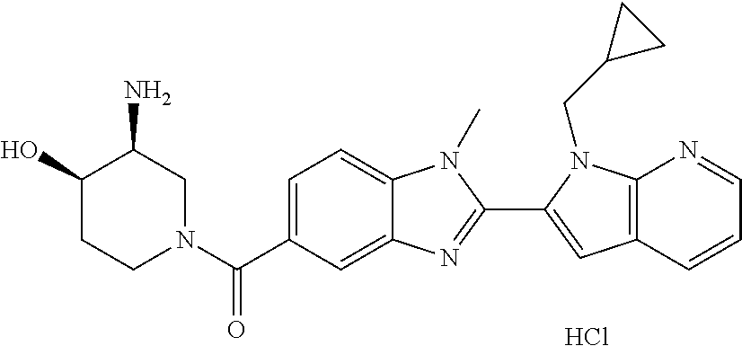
C1=C(C(N2CC(N)C(O)CC2)=O)C=C2C(=C1)N(C)C(C1=CC3=C(N1CC1CC1)N=CC=C3)=N2.Cl
